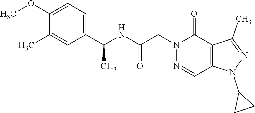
N1=CC2=C(C(=O)N1CC(NC(C1=CC=C(OC)C(C)=C1)C)=O)C(C)=NN2C1CC1
